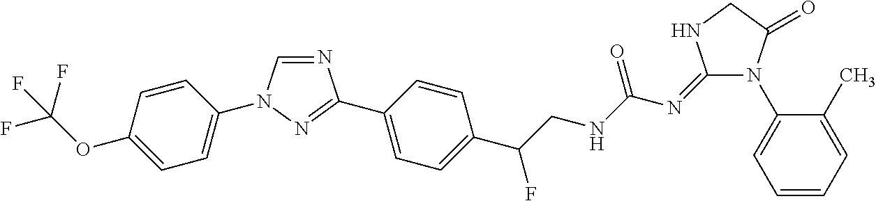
C1=CC(OC(F)(F)F)=CC=C1N1C=NC(C2=CC=C(C(CNC(N=C3N(C4=CC=CC=C4C)C(=O)CN3)=O)F)C=C2)=N1
